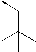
CC(C)(C->C)C
